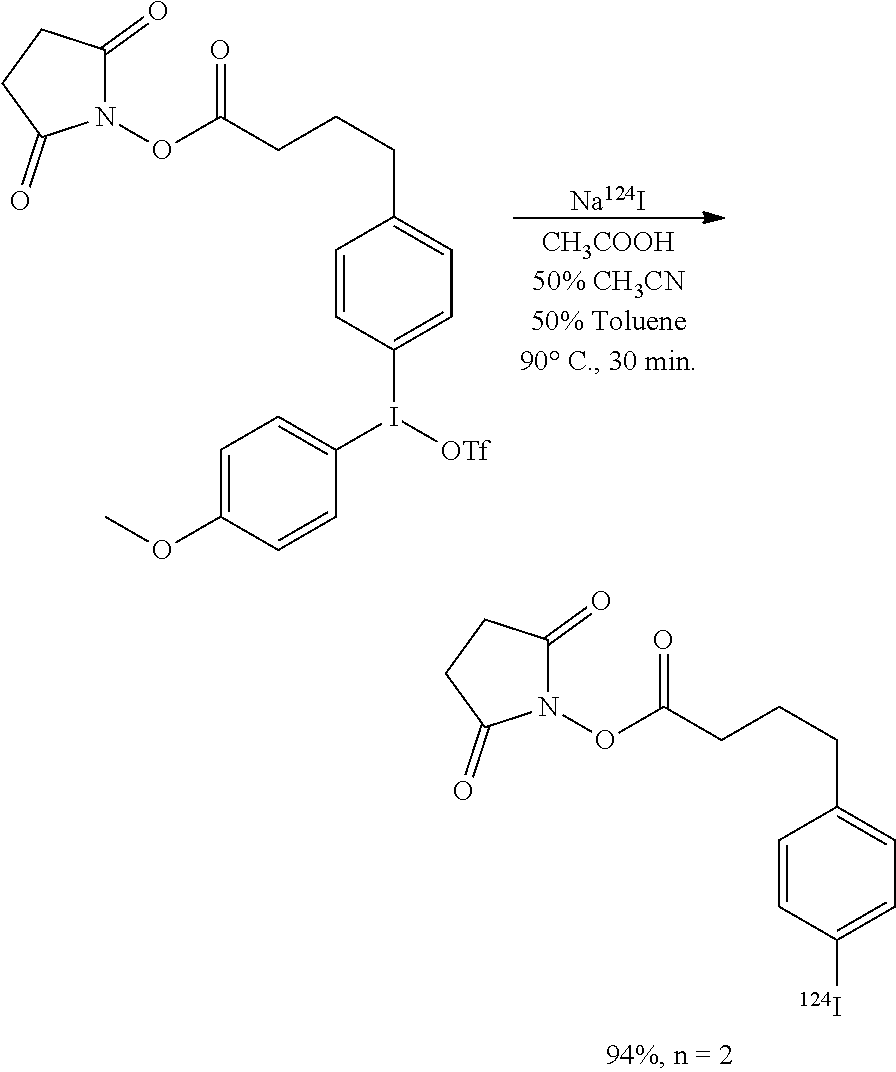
[Na124I].C1=CC(I([OTf])C2=CC=C(OC)C=C2)=CC=C1CCCC(ON1C(=O)CCC1=O)=O.C1=CC([124I])=CC=C1CCCC(ON1C(=O)CCC1=O)=O
